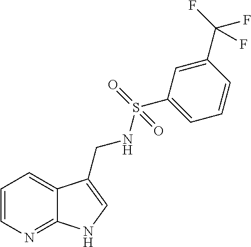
C12=NC=CC=C1C(CNS(=O)(C1=CC=CC(C(F)(F)F)=C1)=O)=CN2
